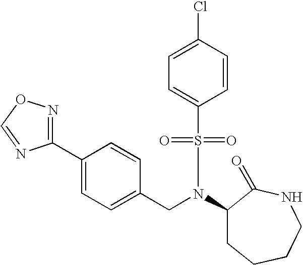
C1(CN(C2CCCCNC2=O)S(=O)(=O)C2=CC=C(Cl)C=C2)=CC=C(C2=NOC=N2)C=C1
